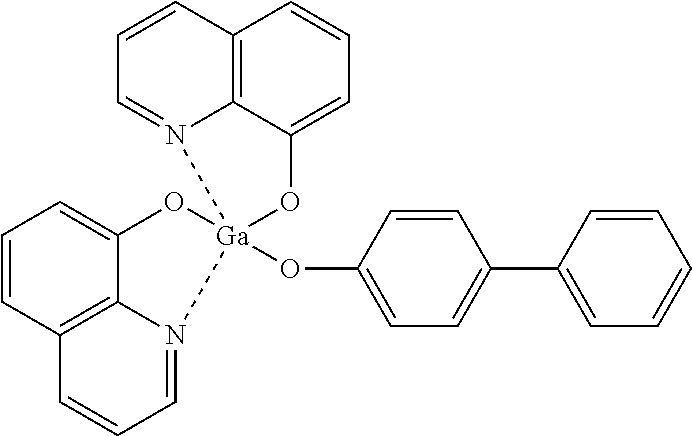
C1=CC2=C3C(=C1)O[Ga]1(OC4=CC=C(C5=CC=CC=C5)C=C4)(N3=CC=C2)N2=CC=CC3=C2C(=CC=C3)O1
